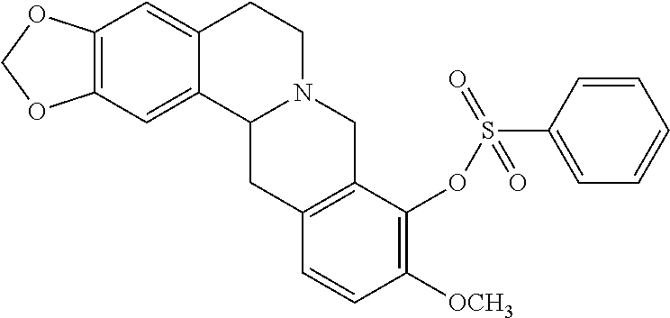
C12=C(C=C3C(=C1)C1N(CC3)CC3=C(C1)C=CC([OCH3])=C3OS(C1=CC=CC=C1)(=O)=O)OCO2
